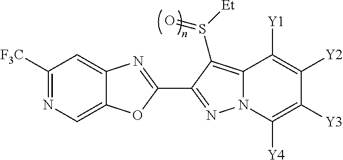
C12=CN=C([F3C])C=C1N=C(C1=NN3C(=C1S([Et])=O)C([Y1])=C([Y2])C([Y3])=C3[Y4])O2
